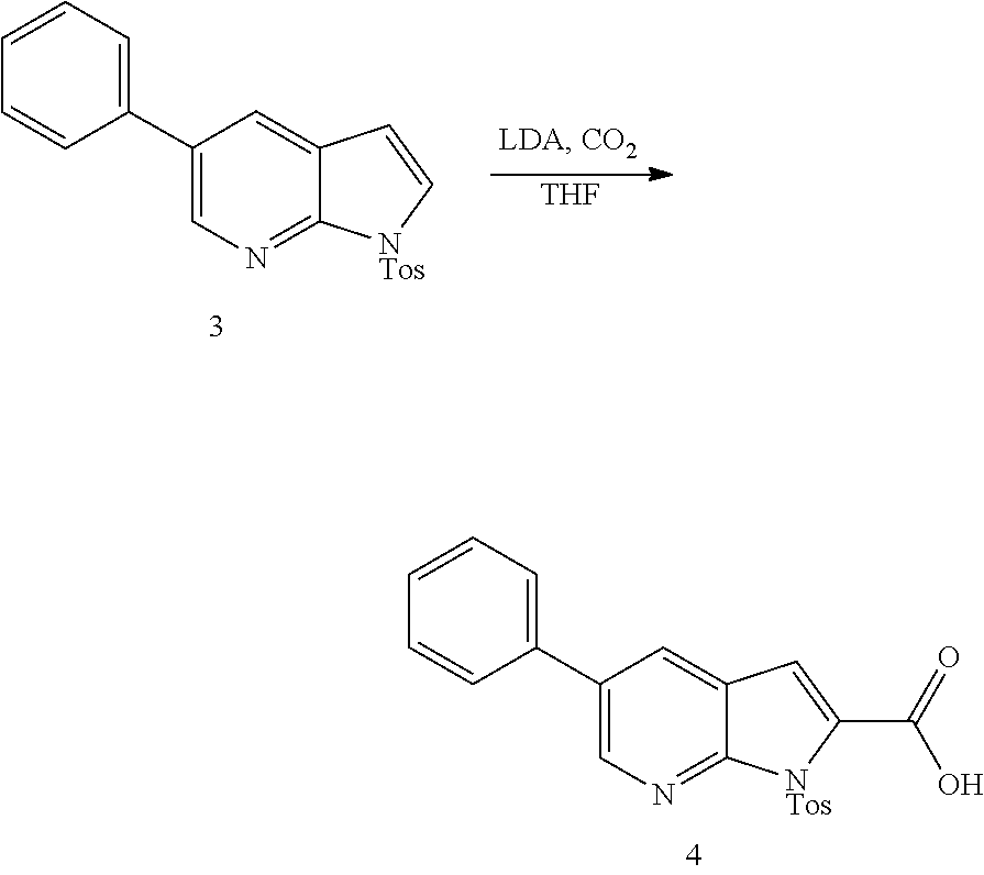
C1=CC(C2=CN=C3C(=C2)C=C[NTos]3)=CC=C1.[THF].C1=C(C(O)=O)[NTos]C2=NC=C(C3=CC=CC=C3)C=C12
